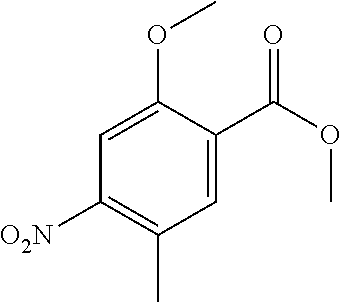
C1([O2N])=C(C)C=C(C(OC)=O)C(OC)=C1
